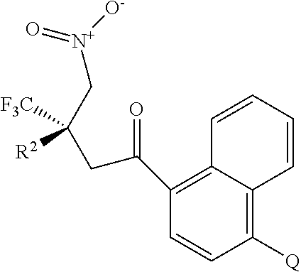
C1(C(CC(C[N+]([O-])=O)([F3C])[R2])=O)=C2C(=C([Q])C=C1)C=CC=C2
